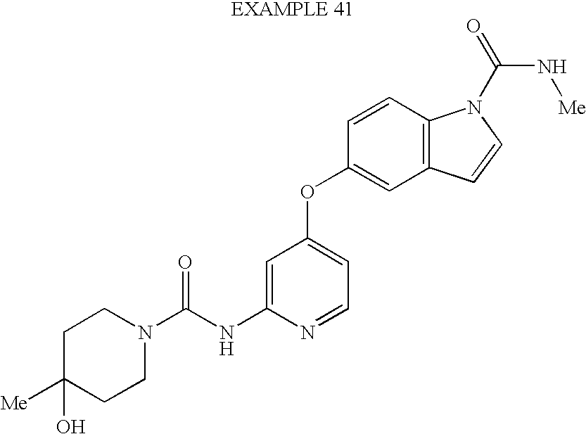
C(NC1=CC(OC2=CC3=C(C=C2)N(C(N[Me])=O)C=C3)=CC=N1)(=O)N1CCC([Me])(O)CC1
